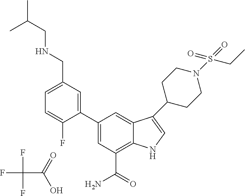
FC(C(=O)O)(F)F.C1=C(CNCC(C)C)C=C(C2=CC(C(=O)N)=C3C(=C2)C(C2CCN(S(=O)(=O)CC)CC2)=CN3)C(F)=C1
